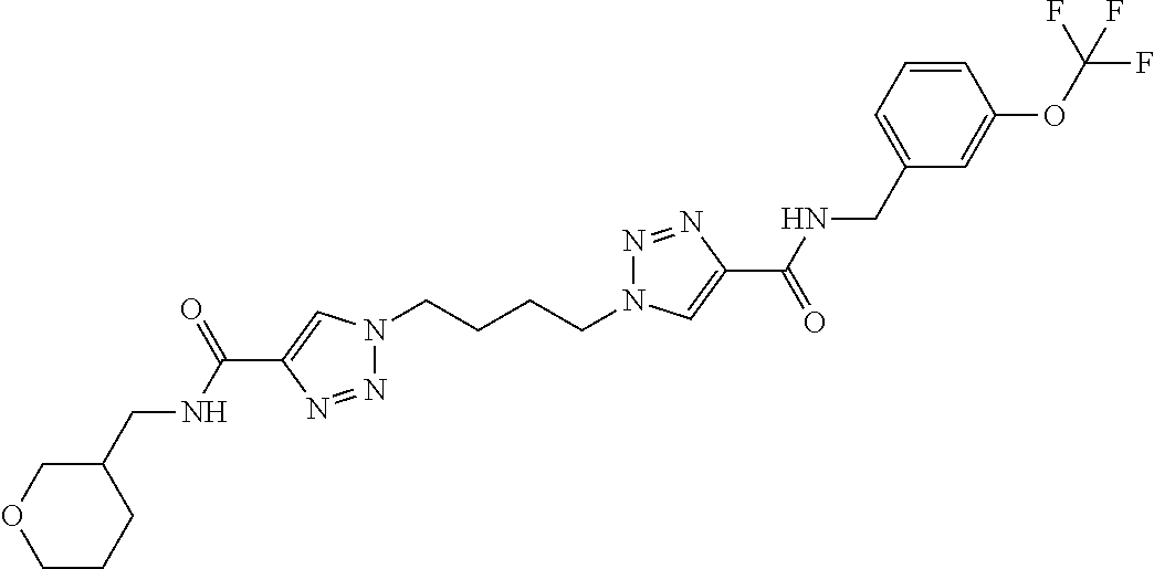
N1(CCCCN2N=NC(C(=O)NCC3=CC=CC(OC(F)(F)F)=C3)=C2)N=NC(C(NCC2COCCC2)=O)=C1
